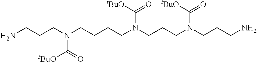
C(CN(CCCCN(CCCN(CCCN)C(=O)[tBuO])C(=O)[tBuO])C(=O)[tBuO])CN
